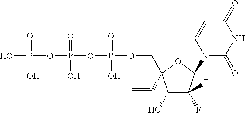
OP(=O)(OP(=O)(O)OP(=O)(O)OCC1(C=C)C(O)C(F)(F)C(N2C(=O)NC(=O)C=C2)O1)O
